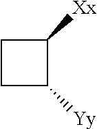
C1C([Yy])C([Xx])C1
